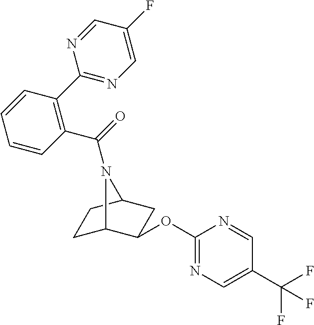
C1C2C(OC3=NC=C(C(F)(F)F)C=N3)CC(C1)N2C(=O)C1=C(C2=NC=C(F)C=N2)C=CC=C1
